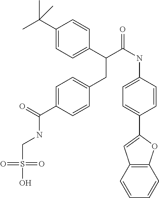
C1=CC2=C(C=C1)OC(C1=CC=C(NC(C(C3=CC=C(C(C)(C)C)C=C3)CC3=CC=C(C(=O)NCS(O)(=O)=O)C=C3)=O)C=C1)=C2
